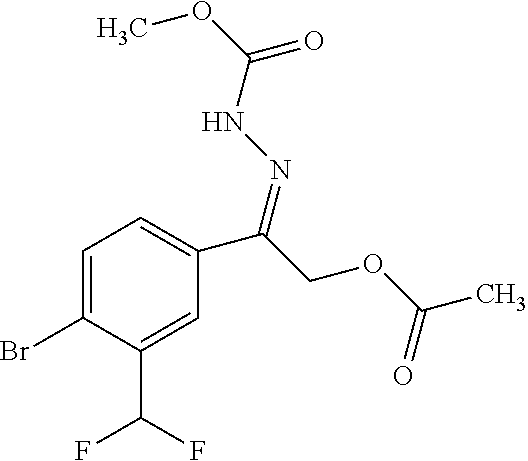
C1=C(Br)C(C(F)F)=CC(C(COC(C)=O)=NNC(OC)=O)=C1
